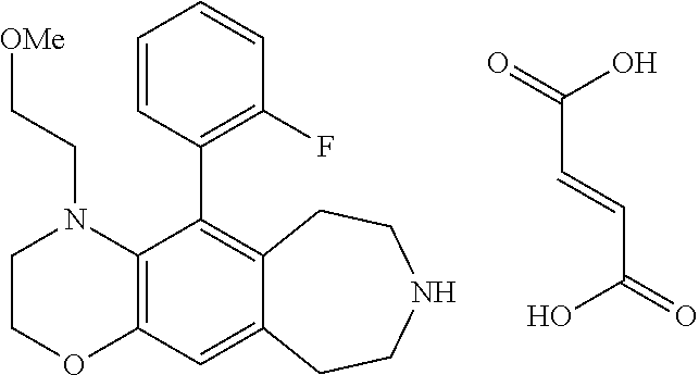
C12=C(C=C3C(=C1C1=C(F)C=CC=C1)CCNCC3)OCCN2CC[OMe].C(C=CC(=O)O)(O)=O
